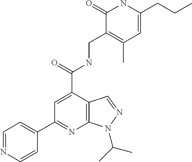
C1(=O)C(CNC(C2=CC(C3=CC=NC=C3)=NC3=C2C=NN3C(C)C)=O)=C(C)C=C(CCC)N1
